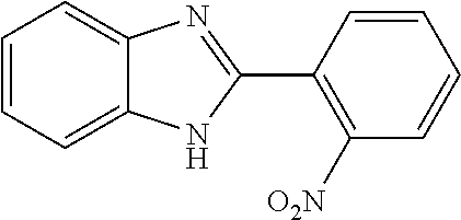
C1=CC=C2C(=C1)N=C(C1=C([NO2])C=CC=C1)N2
